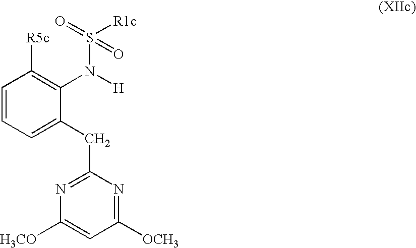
C1=CC=C(CC2=NC([H3CO])=CC([OCH3])=N2)C(N([H])S(=O)([R1c])=O)=C1[R5c]
